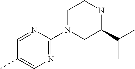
C1=NC(N2CC(C(C)C)NCC2)=NC=C1C
